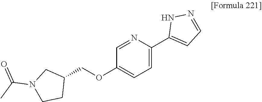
C1=C(C2=CC=NN2)N=CC(OCC2CN(C(C)=O)CC2)=C1
